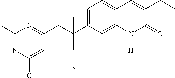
C(C1=CC=C2C(=C1)N([H])C(=O)C(CC)=C2)(CC1=NC(C)=NC(Cl)=C1)(C#N)C
